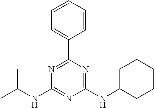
N1=C(C2=CC=CC=C2)N=C(NC2CCCCC2)N=C1NC(C)C
